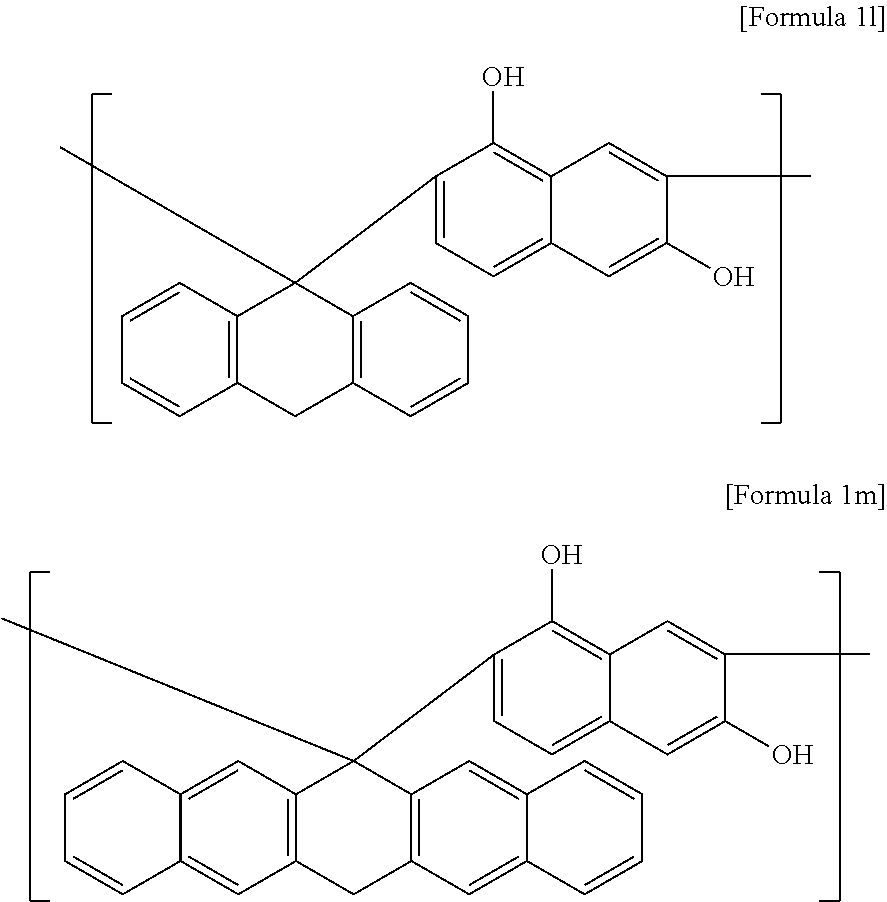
C1(C2(C)C3=C(C=CC=C3)CC3=C2C=CC=C3)=CC=C2C(=C1O)C=C(C)C(O)=C2.C1(C2(C)C3=C(C=C4C(=C3)C=CC=C4)CC3=C2C=C2C(=C3)C=CC=C2)=CC=C2C(=C1O)C=C(C)C(O)=C2
